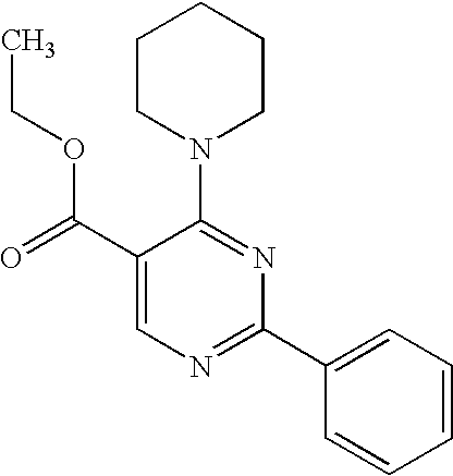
C1(C(=O)OCC)=CN=C(C2=CC=CC=C2)N=C1N1CCCCC1
